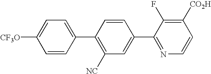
C1=CC(C2=C([NC])C=C(C3=NC=CC([CO2H])=C3F)C=C2)=CC=C1[CF3O]
